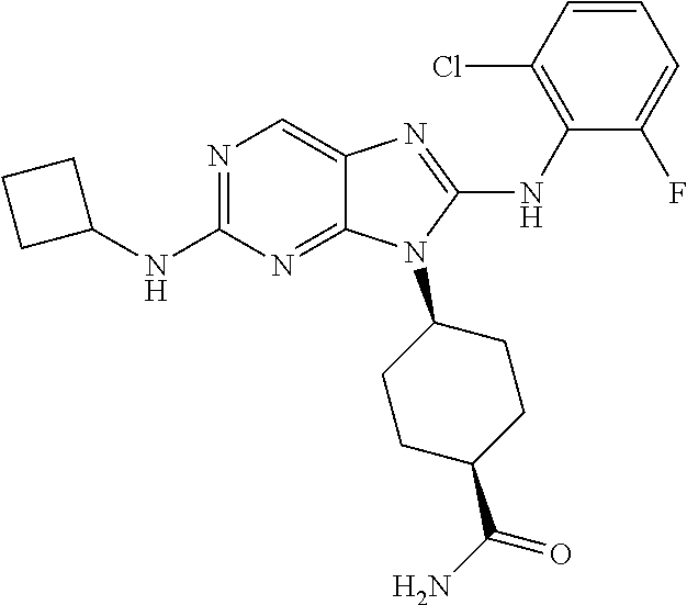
N1=C(NC2CCC2)N=C2C(=C1)N=C(NC1=C(Cl)C=CC=C1F)N2C1CCC(C(N)=O)CC1
